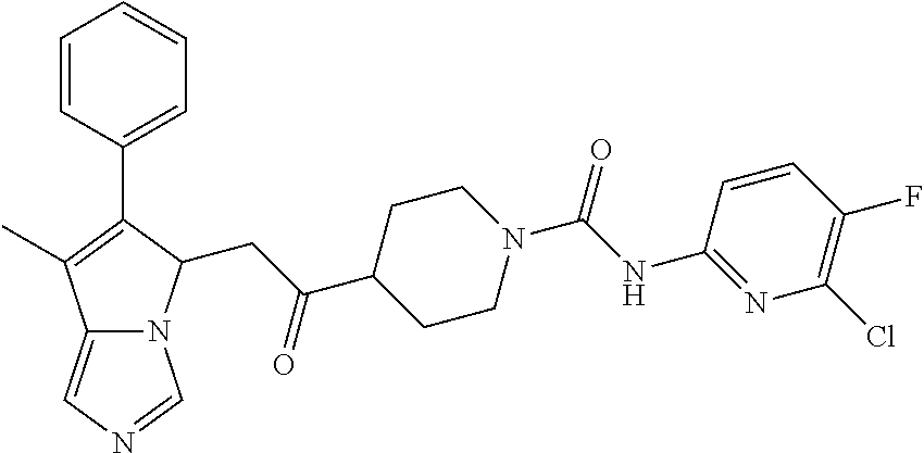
C12=CN=CN1C(CC(C1CCN(C(NC3=NC(Cl)=C(F)C=C3)=O)CC1)=O)C(C1=CC=CC=C1)=C2C
